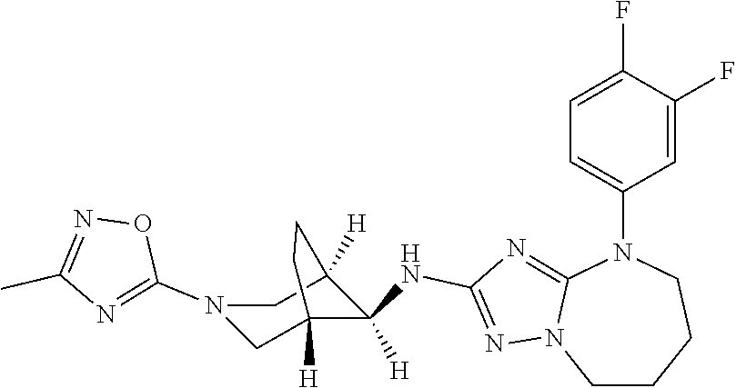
C1CCCN(C2=CC=C(F)C(F)=C2)C2=NC(NC3([H])C4([H])CN(C5=NC(C)=NO5)CC3([H])CC4)=NN12
